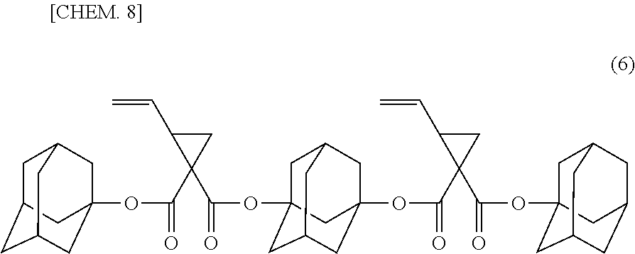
C1C2(OC(C3(C(=O)OC45CC6CC(CC(C4)C6)C5)CC3C=C)=O)CC3CC(OC(C4(C(OC56CC7CC(CC(C5)C7)C6)=O)CC4C=C)=O)(CC1C3)C2
